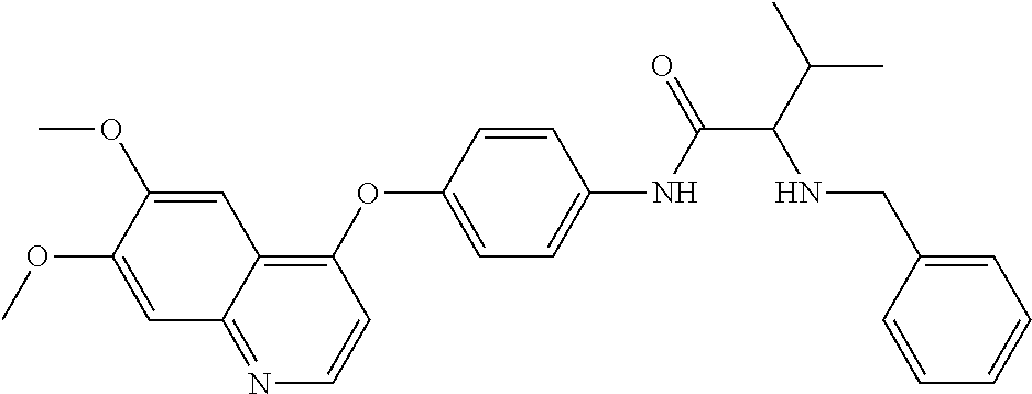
C1=C(OC)C(OC)=CC2=C(OC3=CC=C(NC(=O)C(C(C)C)NCC4=CC=CC=C4)C=C3)C=CN=C12
